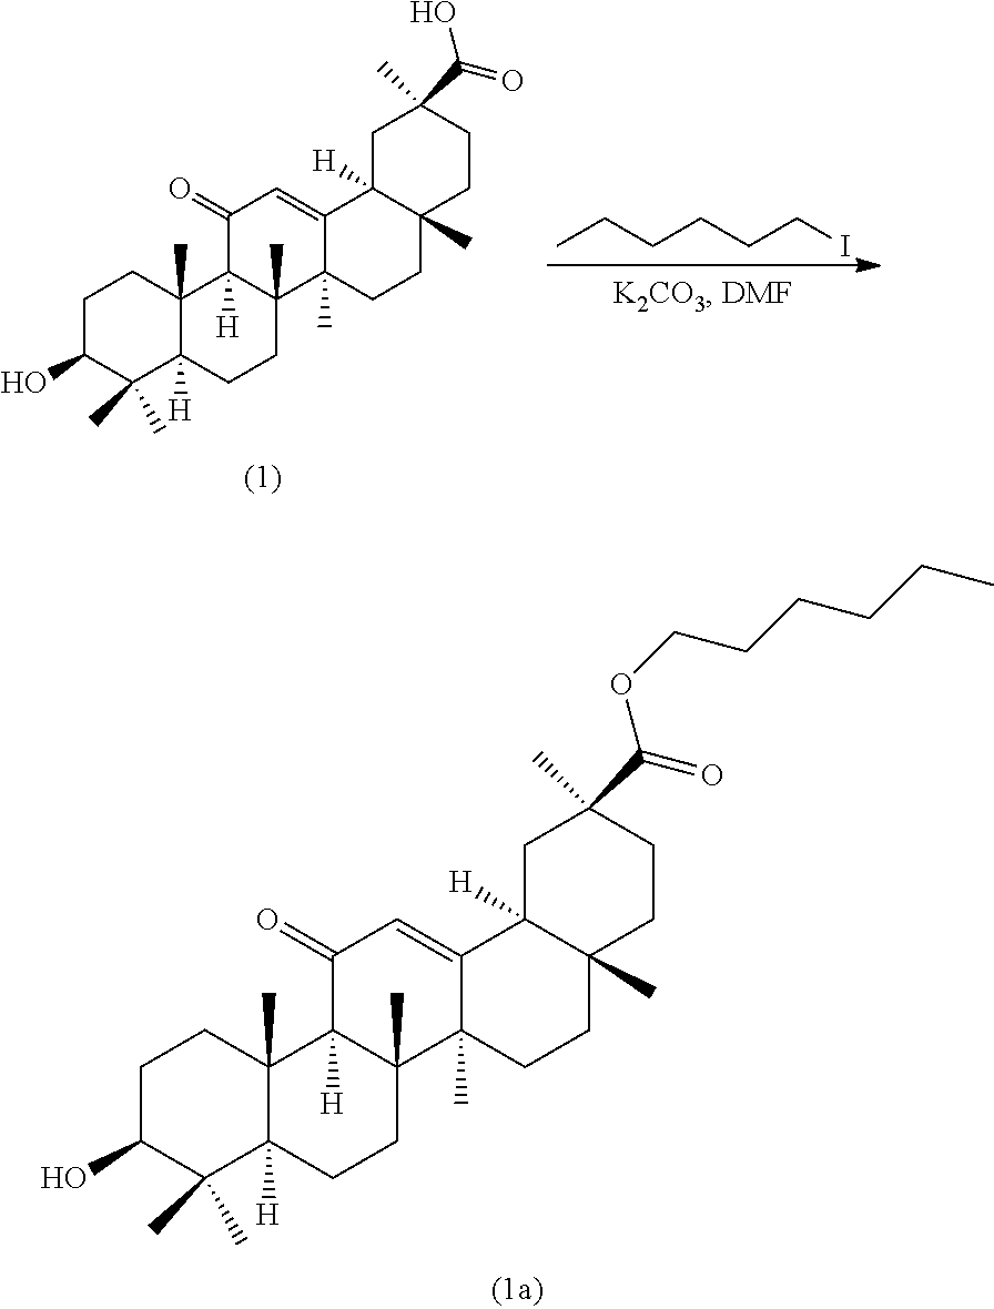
C1C(O)C(C)(C)C2([H])C(C)(C1)C1([H])C(C)(CC2)C2(C)C(=CC1=O)C1([H])C(C)(CC2)CCC(C)(C(=O)OCCCCCC)C1.C1C(O)C(C)(C)C2([H])C(C)(C1)C1([H])C(C)(CC2)C2(C)C(=CC1=O)C1([H])C(C)(CC2)CCC(C)(C(=O)O)C1.CCCCCCI
